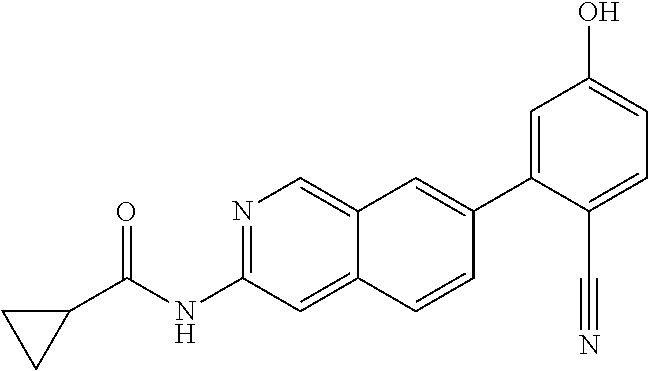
N1=C(NC(=O)C2CC2)C=C2C(=C1)C=C(C1=CC(O)=CC=C1C#N)C=C2
